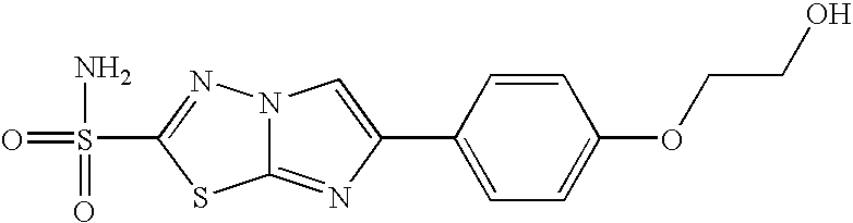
C12=NC(C3=CC=C(OCCO)C=C3)=CN1N=C(S(=O)(=O)N)S2
